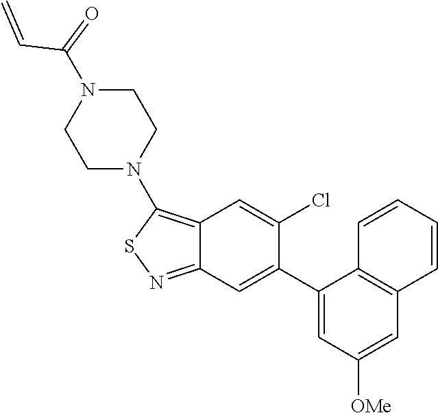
N1(C2=C3C(=NS2)C=C(C2=CC([OMe])=CC4=C2C=CC=C4)C(Cl)=C3)CCN(C(=O)C=C)CC1
